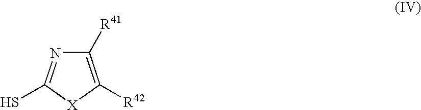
C1([R41])=C([R42])[X]C(S)=N1
